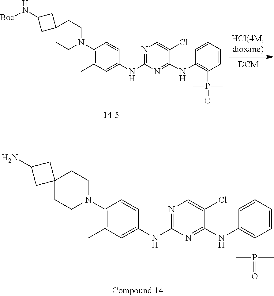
N1=C(NC2=CC(C)=C(N3CCC4(CC3)CC(N[Boc])C4)C=C2)N=C(NC2=C(P(=O)(C)C)C=CC=C2)C(Cl)=C1.N1=C(NC2=CC(C)=C(N3CCC4(CC3)CC(N)C4)C=C2)N=C(NC2=C(P(=O)(C)C)C=CC=C2)C(Cl)=C1
